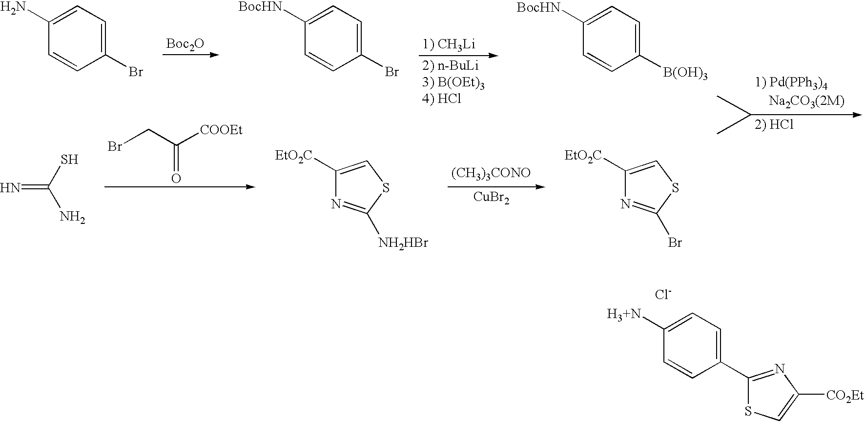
C1=CC(C2=NC([CO2Et])=CS2)=CC=C1[H3+N].[Cl-].C1=CC([B(OH)3])=CC=C1[BocHN].C1=CC(Br)=CC=C1[BocHN].C1=CC(Br)=CC=C1N.N=C(S)N.C1([EtO2C])=CSC([NH2HBr])=N1.C1([EtO2C])=CSC(Br)=N1.BrCC([COOEt])=O.[(CH3)3CONO].[CuBr2]
